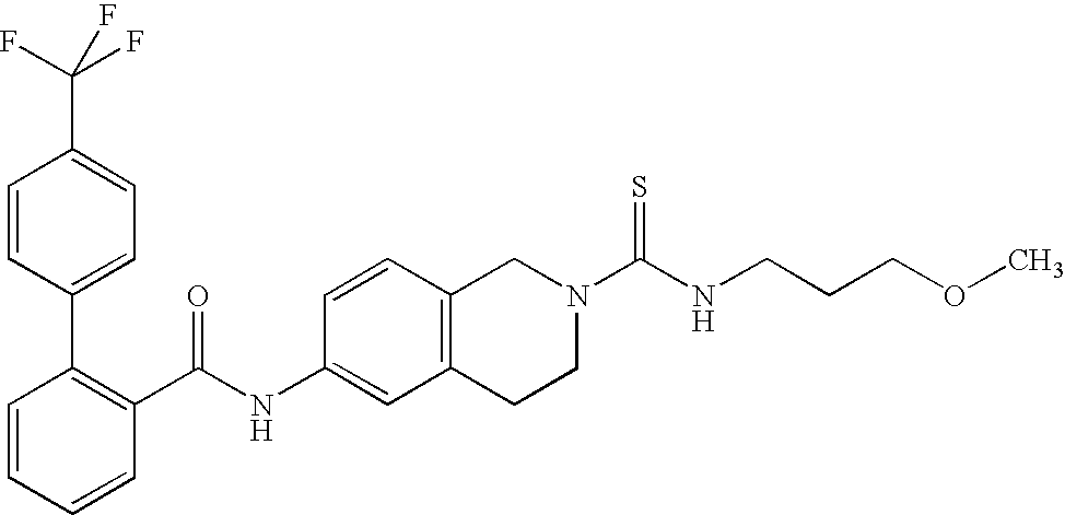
C1=CC=CC(C(NC2=CC3=C(C=C2)CN(C(NCCCOC)=S)CC3)=O)=C1C1=CC=C(C(F)(F)F)C=C1
